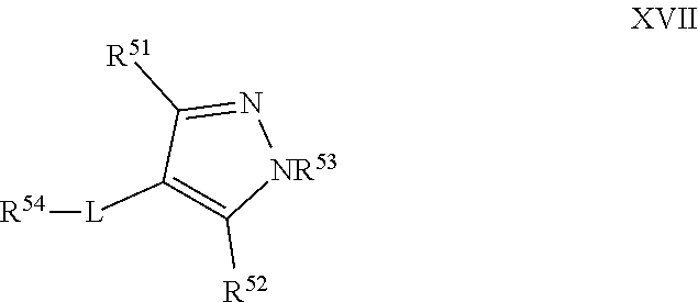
C1([L][R54])=C([R52])[NR53]N=C1[R51]
